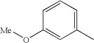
C1=CC=C(C)C=C1O[Me]
